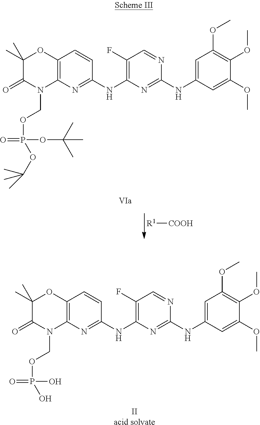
C12=C(N=C(NC3=C(F)C=NC(NC4=CC(OC)=C(OC)C(OC)=C4)=N3)C=C1)N(COP(=O)(OC(C)(C)C)OC(C)(C)C)C(=O)C(C)(C)O2.[R1][COOH].C12=C(N=C(NC3=C(F)C=NC(NC4=CC(OC)=C(OC)C(OC)=C4)=N3)C=C1)N(COP(=O)(O)O)C(=O)C(C)(C)O2.[IIacid solvate]
